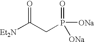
[Et2N]C(CP(=O)([ONa])[ONa])=O
